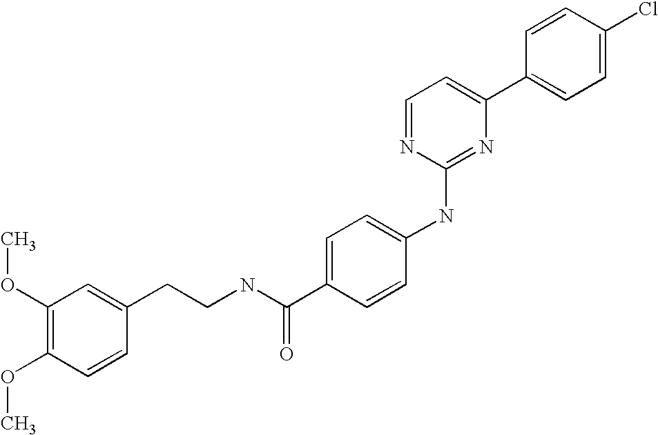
C1=CC(C2=CC=NC(NC3=CC=C(C(NCCC4=CC(OC)=C(OC)C=C4)=O)C=C3)=N2)=CC=C1Cl
